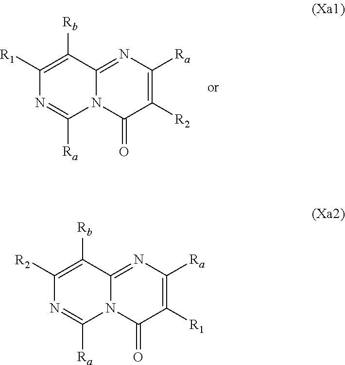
C1([R1])=C([Rb])C2=NC([Ra])=C([R2])C(=O)N2C([Ra])=N1.C1([R2])=C([Rb])C2=NC([Ra])=C([R1])C(=O)N2C([Ra])=N1
